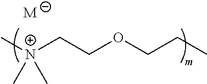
[N+](CCOCCC)(C)(C)C.[M]
